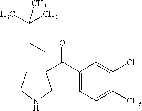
C1(C(C2=CC=C(C)C(Cl)=C2)=O)(CCC(C)(C)C)CCNC1
